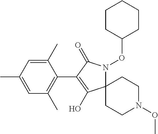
C12(N(OC3CCCCC3)C(=O)C(C3=C(C)C=C(C)C=C3C)=C1O)CCN(OC)CC2
